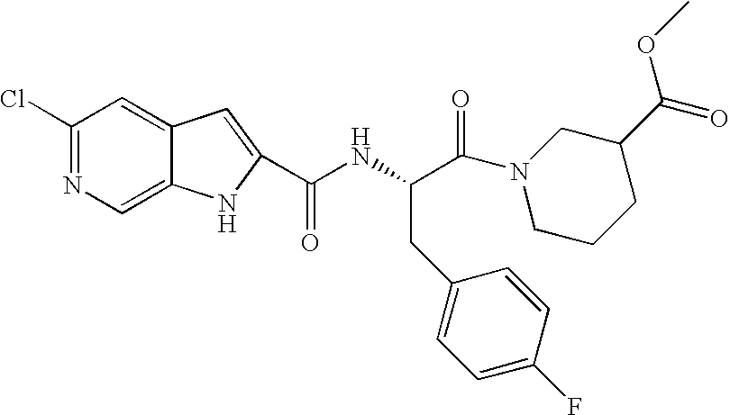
C1(Cl)=NC=C2C(=C1)C=C(C(NC(C(=O)N1CCCC(C(=O)OC)C1)CC1=CC=C(F)C=C1)=O)N2
